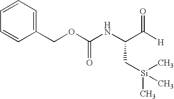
C1(COC(NC(C([H])=O)C[Si](C)(C)C)=O)=CC=CC=C1
